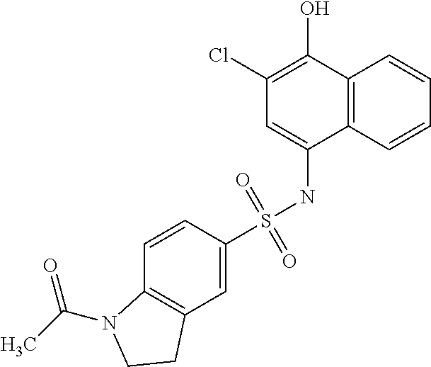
C1=CC2=C(C=C1S(NC1=CC(Cl)=C(O)C3=C1C=CC=C3)(=O)=O)CCN2C(C)=O
